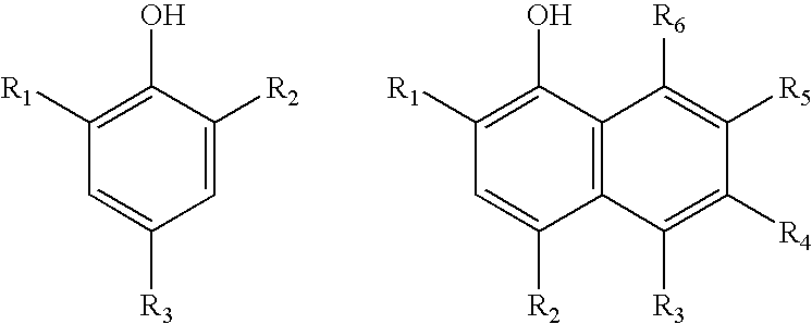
C1([R1])=C(O)C([R2])=CC([R3])=C1.C1([R1])=C(O)C2=C(C([R2])=C1)C([R3])=C([R4])C([R5])=C2[R6]
